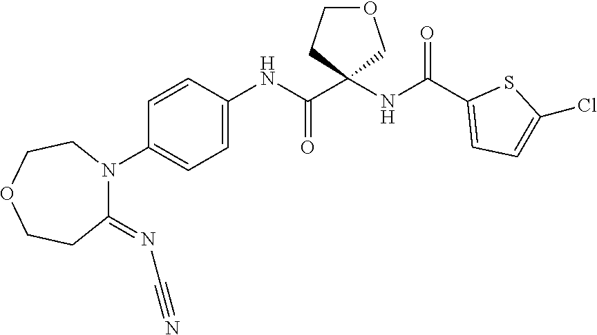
C1(=NC#N)N(C2=CC=C(NC(C3(NC(C4=CC=C(Cl)S4)=O)COCC3)=O)C=C2)CCOCC1
